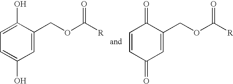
C1=C(COC([R])=O)C(O)=CC=C1O.C1=CC(=O)C=C(COC([R])=O)C1=O
